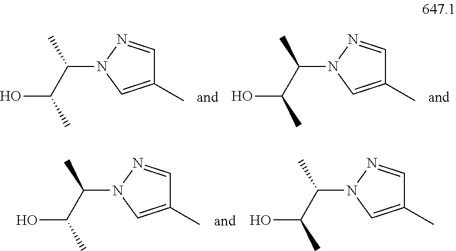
C1=NN(C(C(O)C)C)C=C1C.C1=NN(C(C(O)C)C)C=C1C.C1=NN(C(C(O)C)C)C=C1C.C1=NN(C(C(O)C)C)C=C1C
